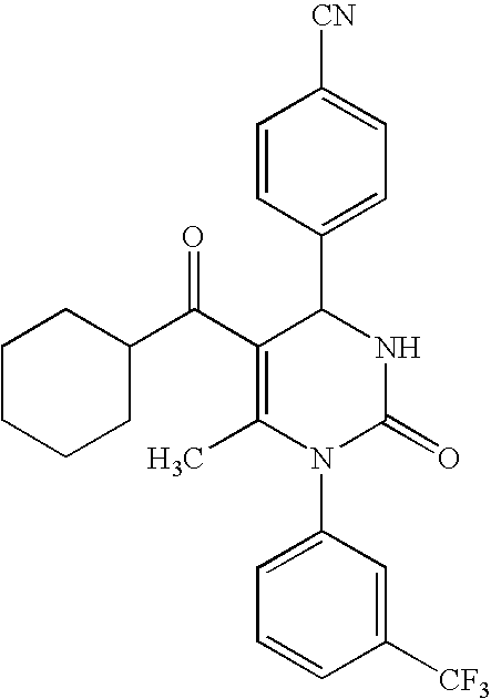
C1=CC(C2C(C(C3CCCCC3)=O)=C(C)N(C3=CC=CC([CF3])=C3)C(=O)N2)=CC=C1[CN]
